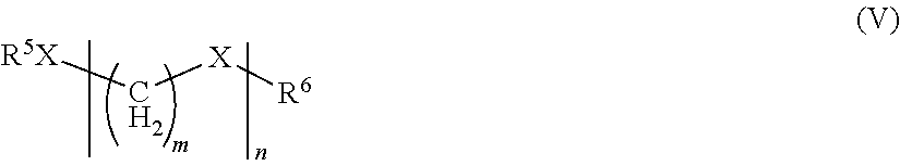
C([X][R6])[R5X]
